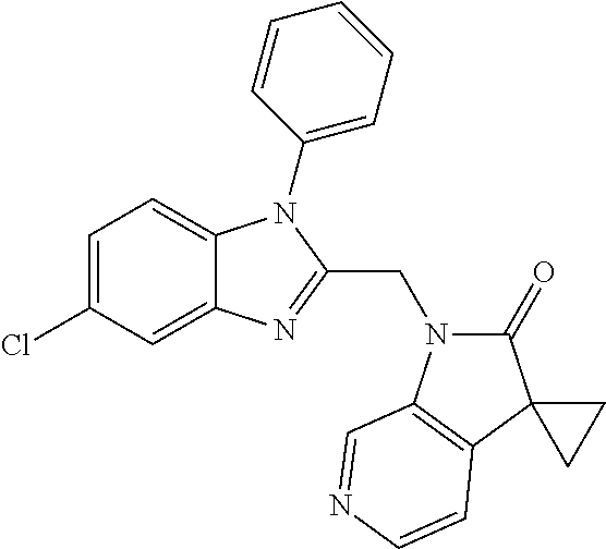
C1=C(Cl)C=C2C(=C1)N(C1=CC=CC=C1)C(CN1C(=O)C3(C4=C1C=NC=C4)CC3)=N2
